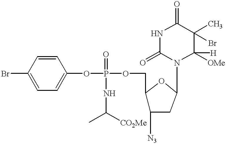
O(P(OCC1C([N3])CC(N2C([OMe])([H])C(C)(Br)C(=O)NC2=O)O1)(=O)NC(C)[CO2Me])C1=CC=C(Br)C=C1
